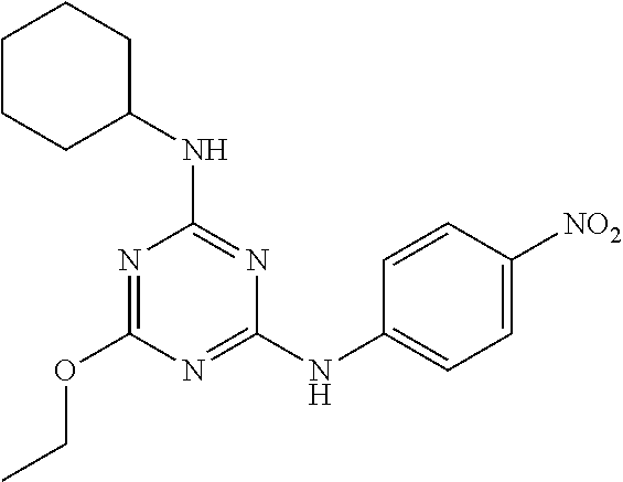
N1=C(NC2=CC=C([NO2])C=C2)N=C(NC2CCCCC2)N=C1OCC
